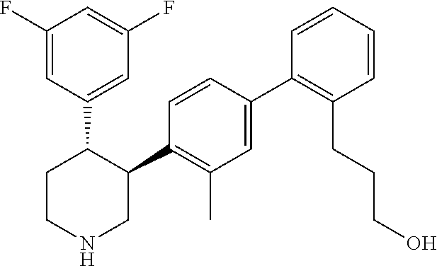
C1(F)=CC(C2CCNCC2C2=C(C)C=C(C3=C(CCCO)C=CC=C3)C=C2)=CC(F)=C1
